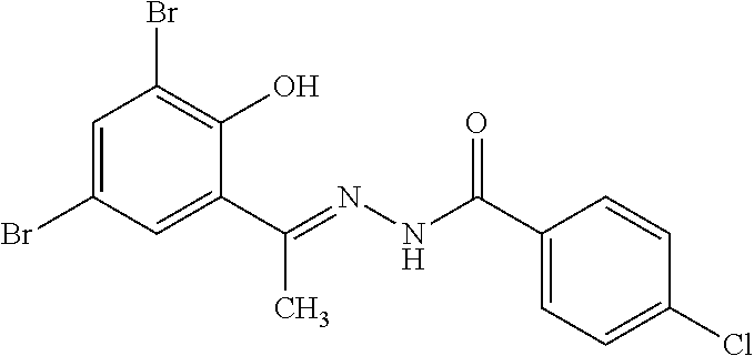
C1=C(Br)C=C(C(C)=NNC(=O)C2=CC=C(Cl)C=C2)C(O)=C1Br
